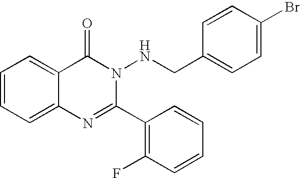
C12=CC=CC=C1C(=O)N(NCC1=CC=C(Br)C=C1)C(C1=C(F)C=CC=C1)=N2
